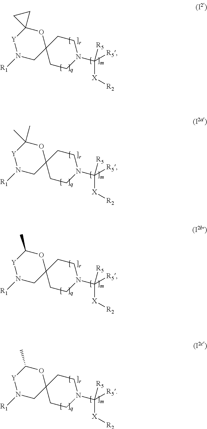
N1([R1])CC2(OC3([Y]1)CC3)CCN(C([X][R2])([R5])[R5])CC2.N1([R1])CC2(OC(C)(C)[Y]1)CCN(C([X][R2])([R5])[R5])CC2.N1([R1])CC2(OC(C)[Y]1)CCN(C([X][R2])([R5])[R5])CC2.N1([R1])CC2(OC(C)[Y]1)CCN(C([X][R2])([R5])[R5])CC2
